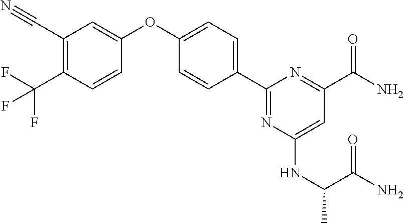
C1=CC(OC2=CC=C(C3=NC(NC(C(=O)N)C)=CC(C(N)=O)=N3)C=C2)=CC(C#N)=C1C(F)(F)F
